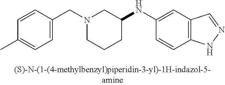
N1(CC2=CC=C(C)C=C2)CCCC(NC2=CC3=C(C=C2)NN=C3)C1
